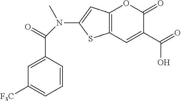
C12=C(C=C(C(O)=O)C(=O)O1)SC(N(C)C(C1=CC([F3C])=CC=C1)=O)=C2
